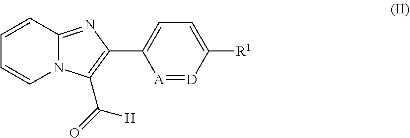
C1=CC2=NC(C3=CC=C([R1])[D]=[A]3)=C(C(=O)[H])N2C=C1
